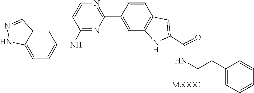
C1=CC2=C(C=C1C1=NC=CC(NC3=CC=C4NN=CC4=C3)=N1)NC(C(=O)NC(CC1=CC=CC=C1)[MeOOC])=C2
